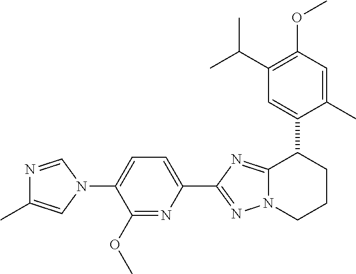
C1=C(N2C=NC(C)=C2)C(OC)=NC(C2=NN3C(=N2)C(C2=CC(C(C)C)=C(OC)C=C2C)CCC3)=C1
